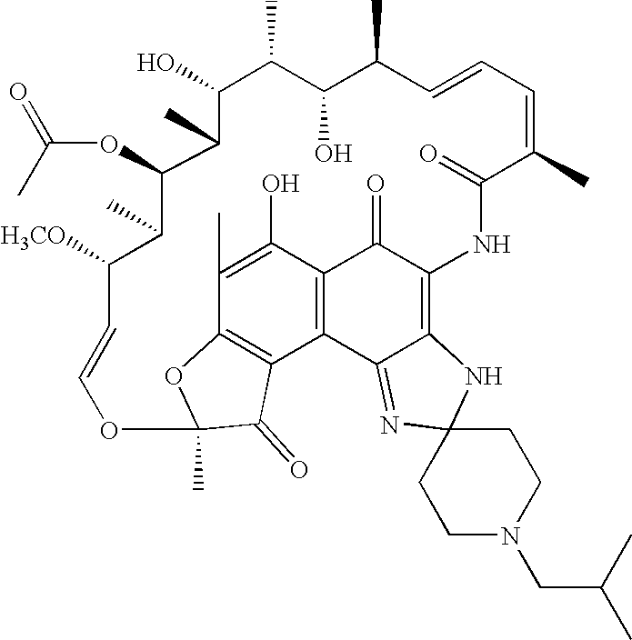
C1(O)C(C)C(O)C(C)C=CC=C(C)C(=O)NC2=C3C(=NC4(N3)CCN(CC(C)C)CC4)C3=C(C2=O)C(O)=C(C)C2=C3C(=O)C(C)(O2)OC=CC([H3CO])C(C)C(OC(=O)C)C1C
